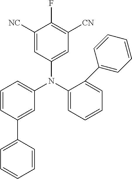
C1([NC])=CC(N(C2=CC=CC=C2C2=CC=CC=C2)C2=CC=CC(C3=CC=CC=C3)=C2)=CC([CN])=C1F
